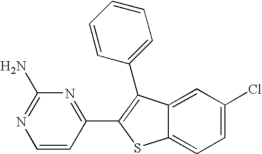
C12=CC(Cl)=CC=C1SC(C1=NC(N)=NC=C1)=C2C1=CC=CC=C1
